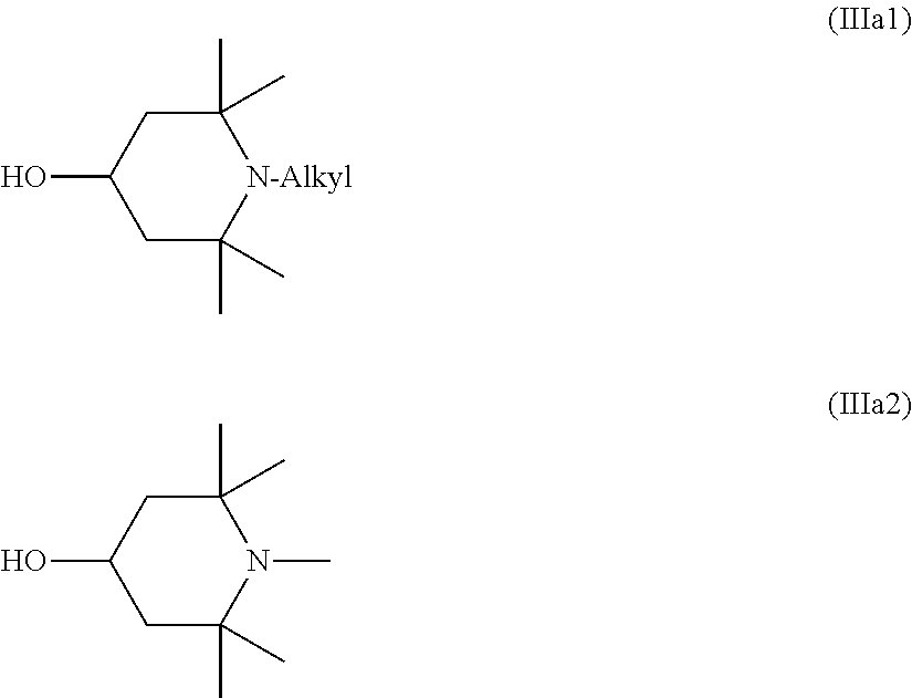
C1(C)(C)CC(O)CC(C)(C)[N-Alkyl]1.C1(C)(C)CC(O)CC(C)(C)N1C
